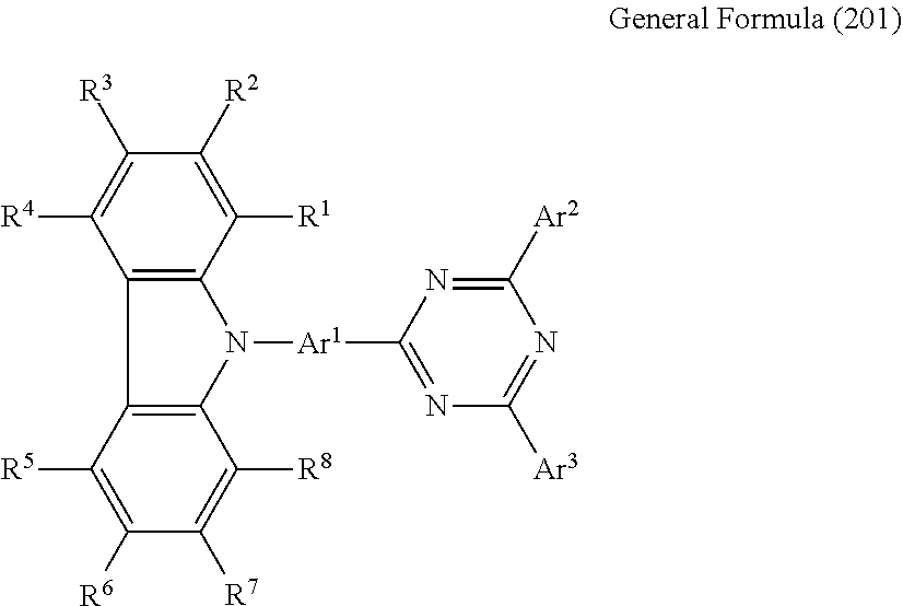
C12=C(C([R1])=C([R2])C([R3])=C1[R4])N([Ar1]C1=NC([Ar3])=NC([Ar2])=N1)C1=C2C([R5])=C([R6])C([R7])=C1[R8]
